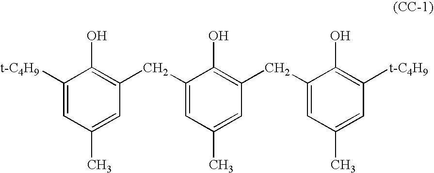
C1([t-C4H9])=CC(C)=CC(CC2=CC(C)=CC(CC3=CC(C)=CC([t-C4H9])=C3O)=C2O)=C1O
